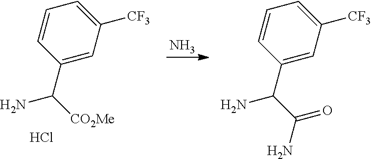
C1=CC(C([CO2Me])N)=CC([CF3])=C1.Cl.N.C1=CC(C(C(N)=O)N)=CC([CF3])=C1
